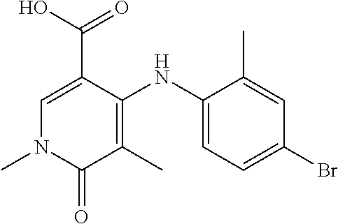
C1=C(C(O)=O)C(NC2=CC=C(Br)C=C2C)=C(C)C(=O)N1C
